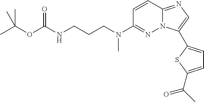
C1(N(CCCNC(OC(C)(C)C)=O)C)=NN2C(=NC=C2C2=CC=C(C(C)=O)S2)C=C1
